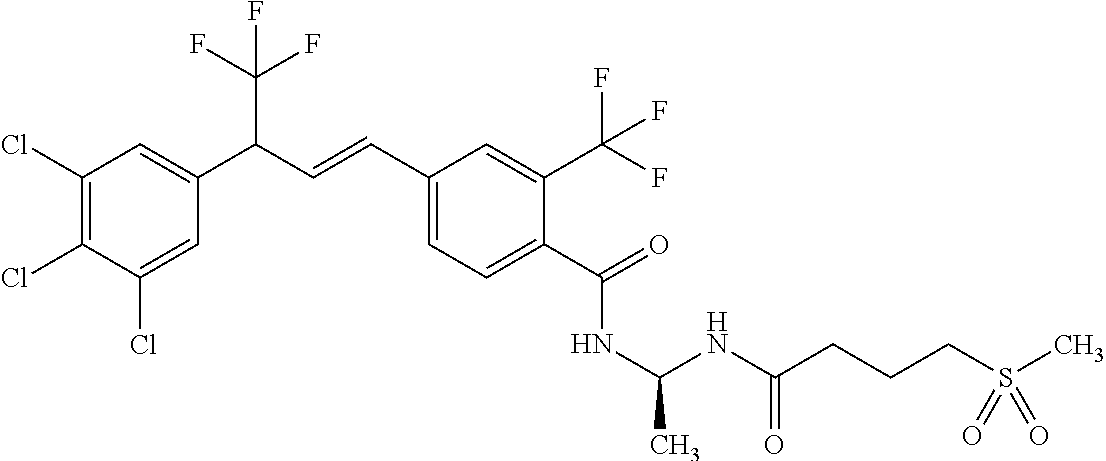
C1(Cl)=C(Cl)C(Cl)=CC(C(C=CC2=CC=C(C(=O)NC(C)NC(CCCS(C)(=O)=O)=O)C(C(F)(F)F)=C2)C(F)(F)F)=C1
